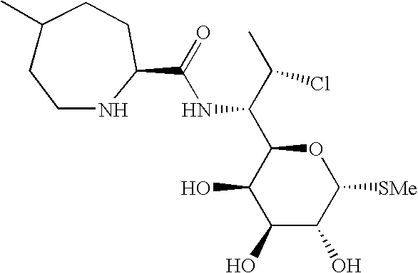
C1(O)C(O)C([SMe])OC(C(C(C)Cl)NC(=O)C2NCCC(C)CC2)C1O
